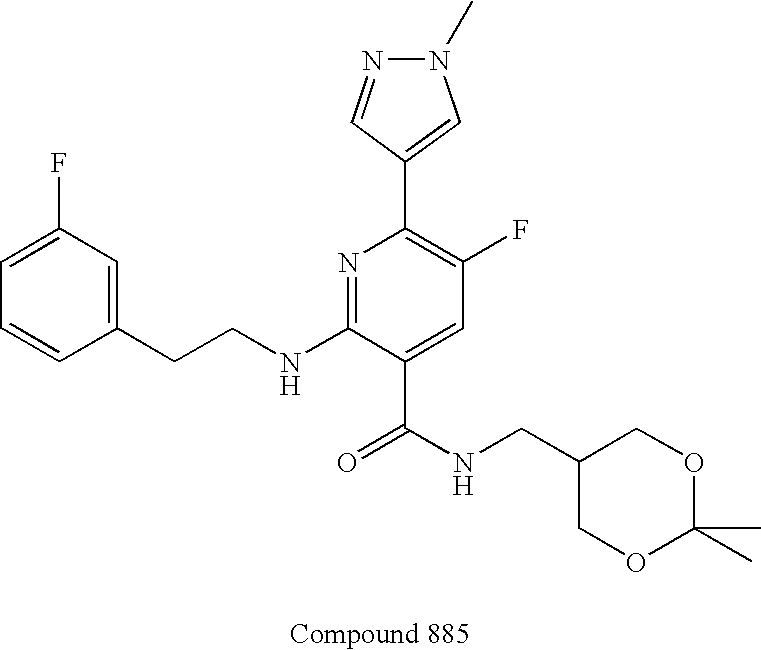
C1=CC(CCNC2=NC(C3=CN(C)N=C3)=C(F)C=C2C(NCC2COC(C)(C)OC2)=O)=CC(F)=C1
